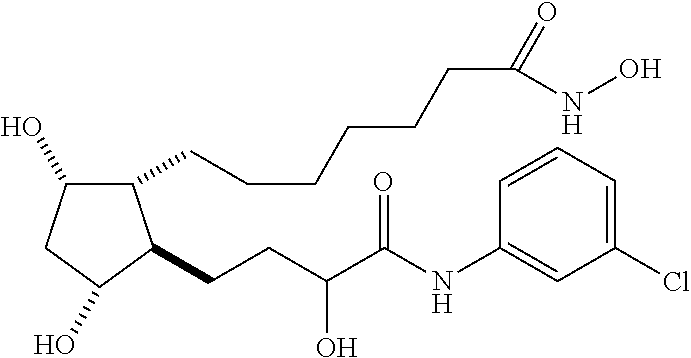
C1(CCCCCCC(=O)NO)C(O)CC(O)C1CCC(C(NC1=CC(Cl)=CC=C1)=O)O
